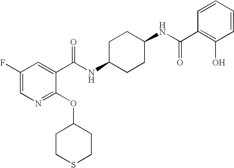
C1CSCCC1OC1=NC=C(F)C=C1C(NC1CCC(NC(C2=C(O)C=CC=C2)=O)CC1)=O
